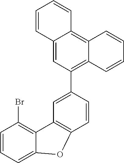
C1=CC=C2C(=C1Br)C1=C(C=CC(C3=C4C(=C5C(=C3)C=CC=C5)C=CC=C4)=C1)O2
